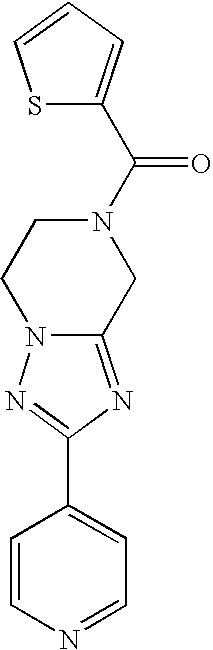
C1=CN=CC=C1C1=NN2C(=N1)CN(C(=O)C1=CC=CS1)CC2
